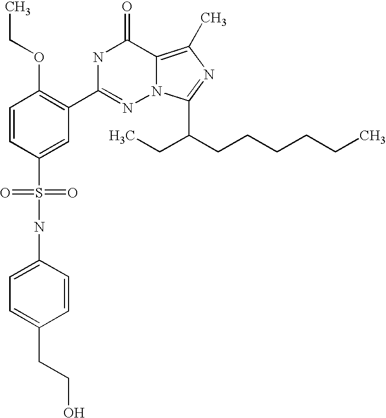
C1=CC(S(NC2=CC=C(CCO)C=C2)(=O)=O)=CC(C2=NN3C(=C(C)N=C3C(CCCCCC)CC)C(=O)N2)=C1OCC
